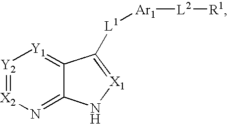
[Y2]1=[X2]N=C2C(=[Y1]1)C([L1][Ar1][L2][R1])=[X1]N2
